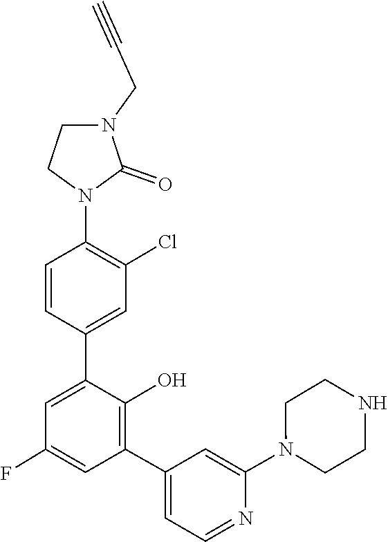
N1(C2=CC(C3=C(O)C(C4=CC(Cl)=C(N5CCN(CC#C)C5=O)C=C4)=CC(F)=C3)=CC=N2)CCNCC1
